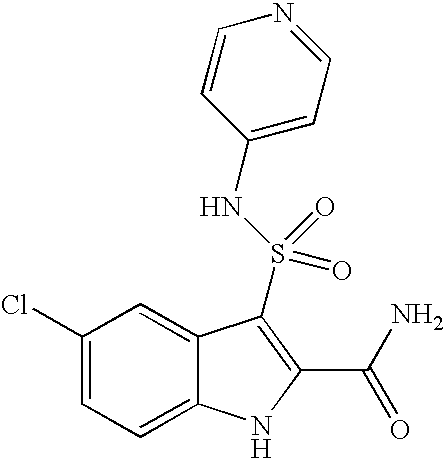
C1(Cl)=CC=C2C(=C1)C(S(NC1=CC=NC=C1)(=O)=O)=C(C(N)=O)N2
